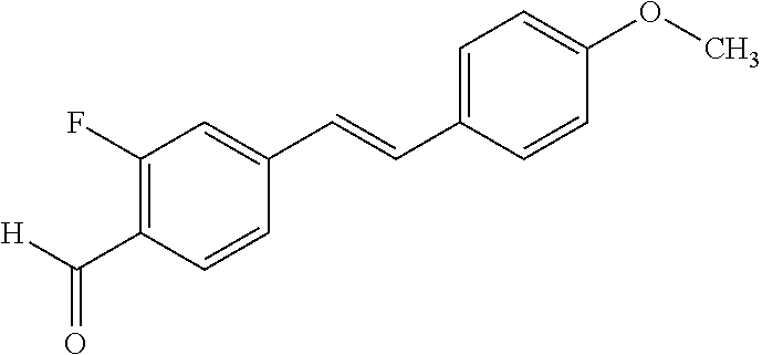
C1(C([H])=O)=C(F)C=C(C=CC2=CC=C(OC)C=C2)C=C1
